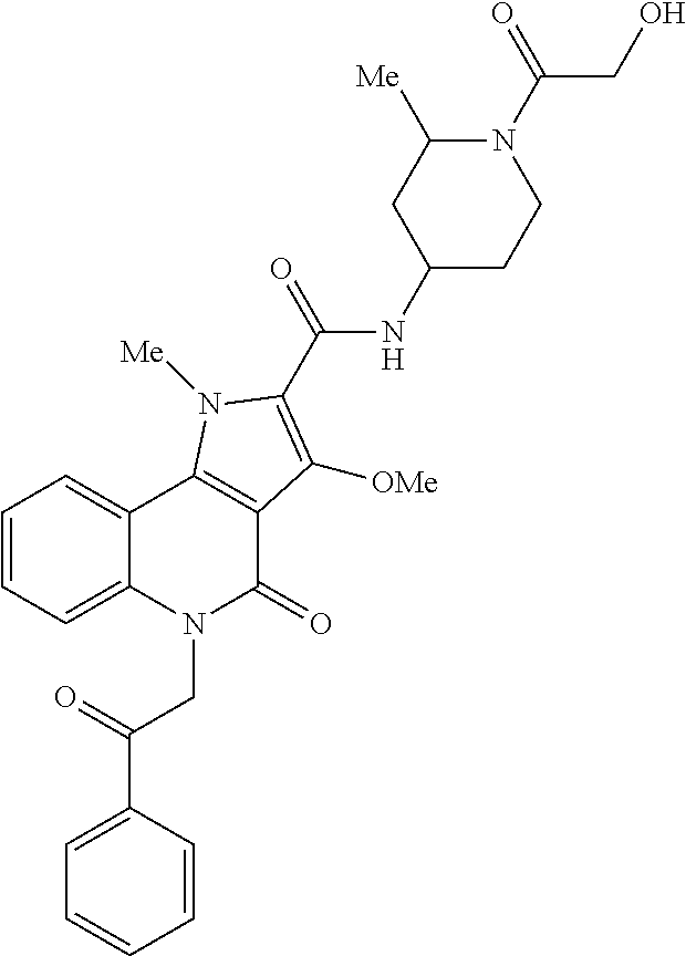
C1=CC=C2C(=C1)C1=C(C(=O)N2CC(=O)C2=CC=CC=C2)C([OMe])=C(C(=O)NC2CCN(C(CO)=O)C([Me])C2)N1[Me]
